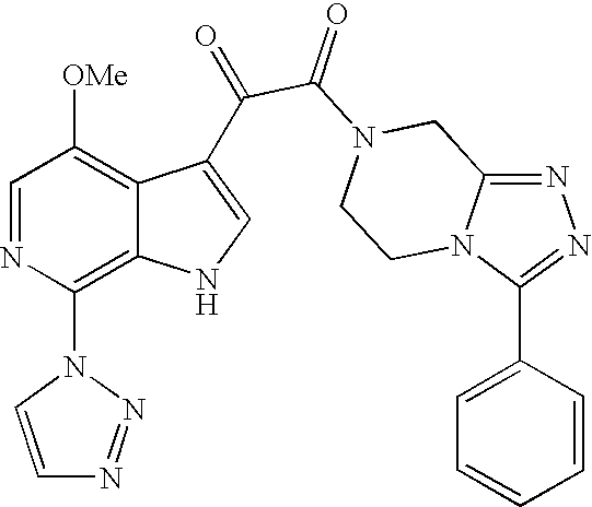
N1=C2N(C(C3=CC=CC=C3)=N1)CCN(C(=O)C(=O)C1=CNC3=C(N4N=NC=C4)N=CC([OMe])=C31)C2
